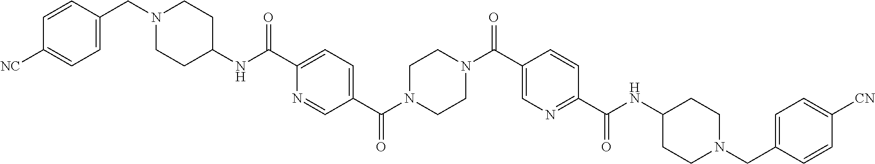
C1(NC(C2=CC=C(C(N3CCN(C(C4=CN=C(C(NC5CCN(CC6=CC=C([CN])C=C6)CC5)=O)C=C4)=O)CC3)=O)C=N2)=O)CCN(CC2=CC=C([NC])C=C2)CC1
